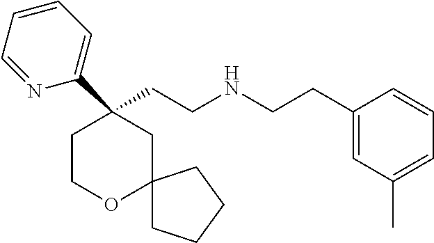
C1(CCNCCC2=CC(C)=CC=C2)(C2=CC=CC=N2)CCOC2(C1)CCCC2
